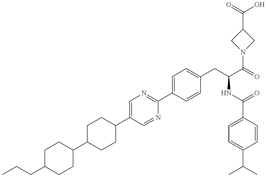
C1(C2CCC(C3=CN=C(C4=CC=C(CC(NC(=O)C5=CC=C(C(C)C)C=C5)C(N5CC(C(O)=O)C5)=O)C=C4)N=C3)CC2)CCC(CCC)CC1
